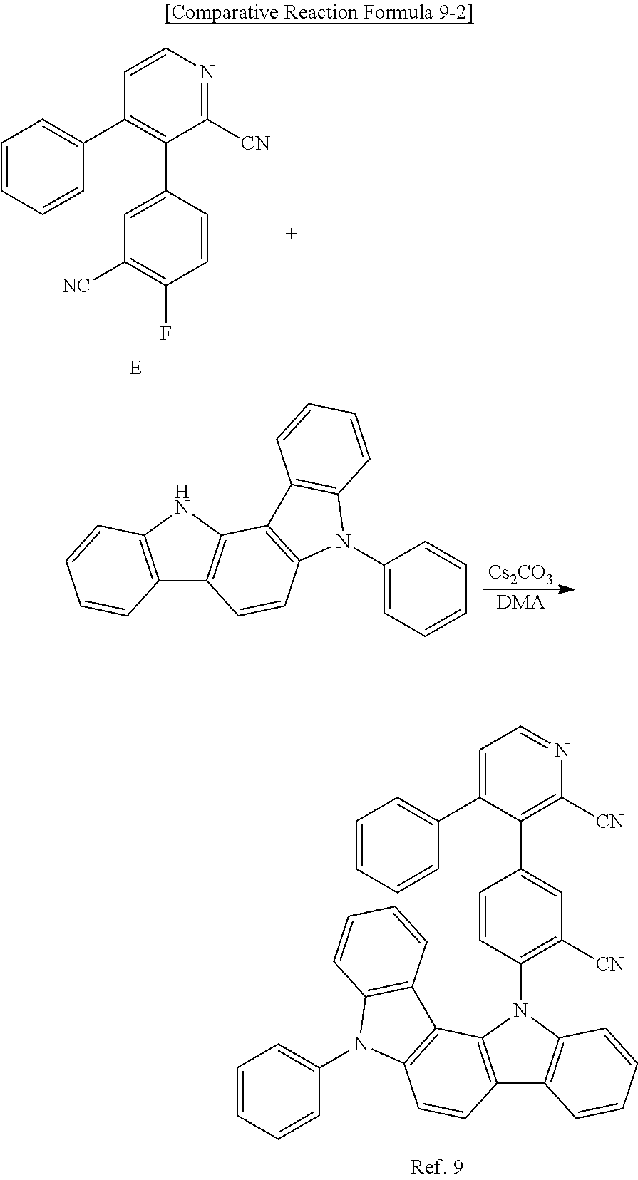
C12=C(NC3=C1C=CC1=C3C3=C(N1C1=CC=CC=C1)C=CC=C3)C=CC=C2.[Cs2CO3].[DMA].C1=C(C2=C(C3=CC=CC=C3)C=CN=C2[CN])C=CC(F)=C1[NC].C1=CC(N2C3=C(C4=C2C=CC=C4)C=CC2=C3C3=C(N2C2=CC=CC=C2)C=CC=C3)=C([CN])C=C1C1=C([CN])N=CC=C1C1=CC=CC=C1
